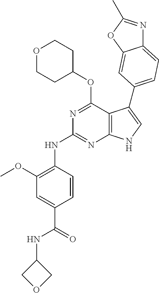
C1(NC(C2=CC(OC)=C(NC3=NC4=C(C(OC5CCOCC5)=N3)C(C3=CC=C5N=C(C)OC5=C3)=CN4)C=C2)=O)COC1
